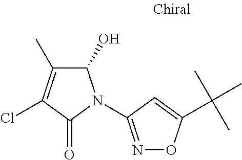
C1(O)C(C)=C(Cl)C(=O)N1C1=NOC(C(C)(C)C)=C1
